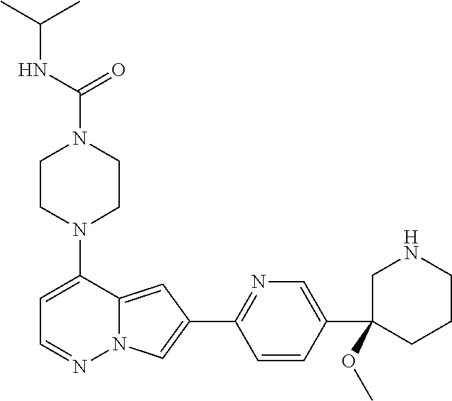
N1(C2=CC=NN3C2=CC(C2=NC=C(C4(OC)CCCNC4)C=C2)=C3)CCN(C(=O)NC(C)C)CC1
